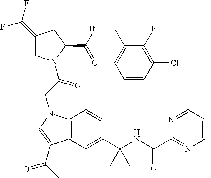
C1(=C(F)F)CN(C(CN2C3=C(C=C(C4(NC(C5=NC=CC=N5)=O)CC4)C=C3)C(C(C)=O)=C2)=O)C(C(=O)NCC2=CC=CC(Cl)=C2F)C1
